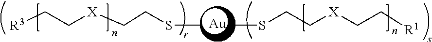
[R3]CC[X]CCSC.CSCC[X]CC[R1].[Au]
